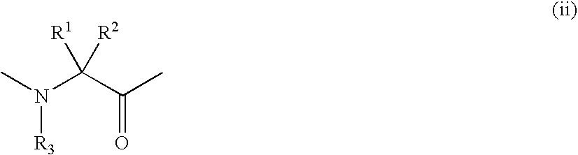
CN(C(C(C)=O)([R1])[R2])[R3]
